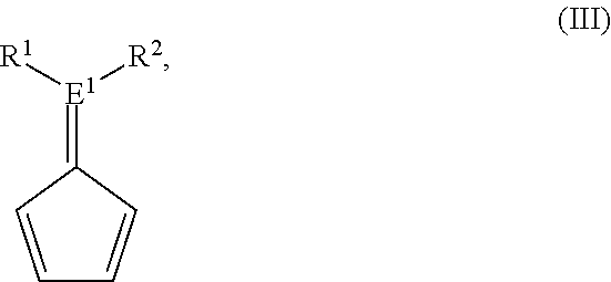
C1=CC(=[E1]([R1])[R2])C=C1
